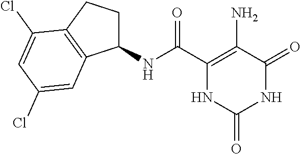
C1(NC(C2=C(N)C(=O)NC(=O)N2)=O)CCC2=C1C=C(Cl)C=C2Cl
